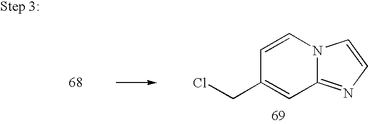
C12=NC=CN1C=CC(CCl)=C2
